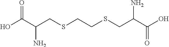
OC(C(CSCCSCC(C(O)=O)N)N)=O
